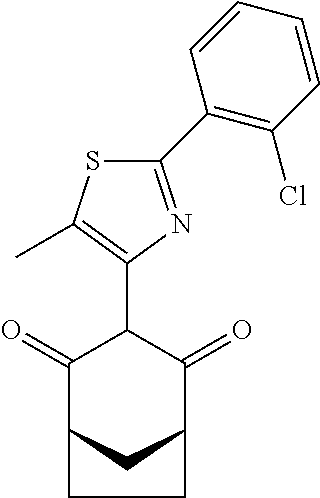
C1(=O)C2CC(C(=O)C1C1=C(C)SC(C3=C(Cl)C=CC=C3)=N1)CC2
